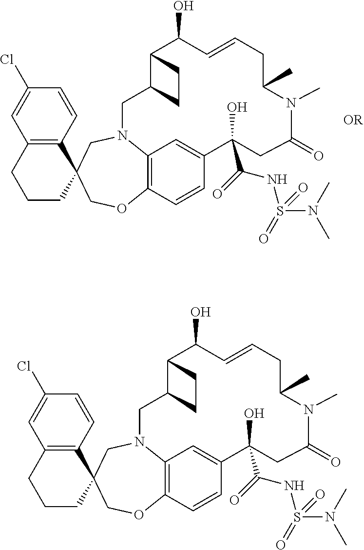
C1(Cl)=CC2=C(C=C1)C1(CCC2)COC2=C3N(C1)CC1C(C(O)C=CCC(C)N(C)C(=O)CC(O)(C(=O)NS(N(C)C)(=O)=O)C(=C3)C=C2)CC1.C1(Cl)=CC2=C(C=C1)C1(CCC2)COC2=C3N(C1)CC1C(C(O)C=CCC(C)N(C)C(=O)CC(O)(C(=O)NS(N(C)C)(=O)=O)C(=C3)C=C2)CC1
